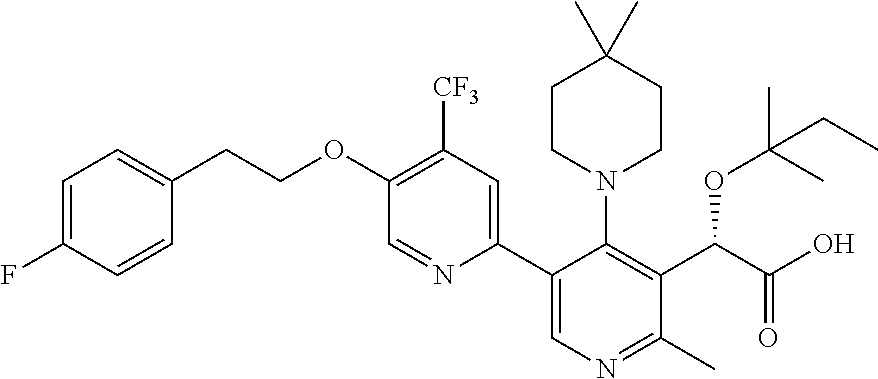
C1(OCCC2=CC=C(F)C=C2)=C([CF3])C=C(C2=CN=C(C)C(C(C(O)=O)OC(C)(C)CC)=C2N2CCC(C)(C)CC2)N=C1
